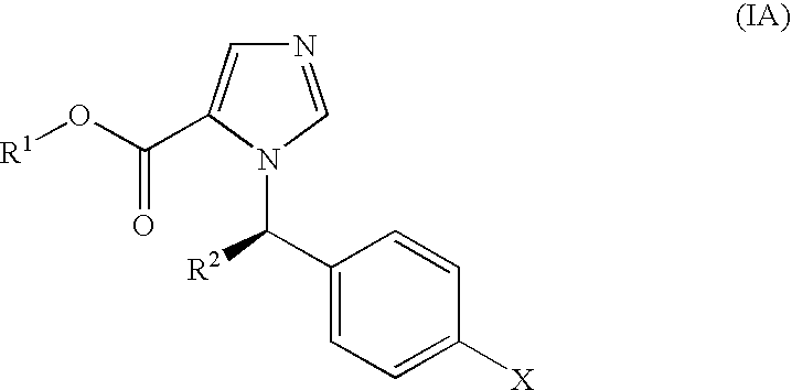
N1=CN(C([R2])C2=CC=C([X])C=C2)C(C(O[R1])=O)=C1
